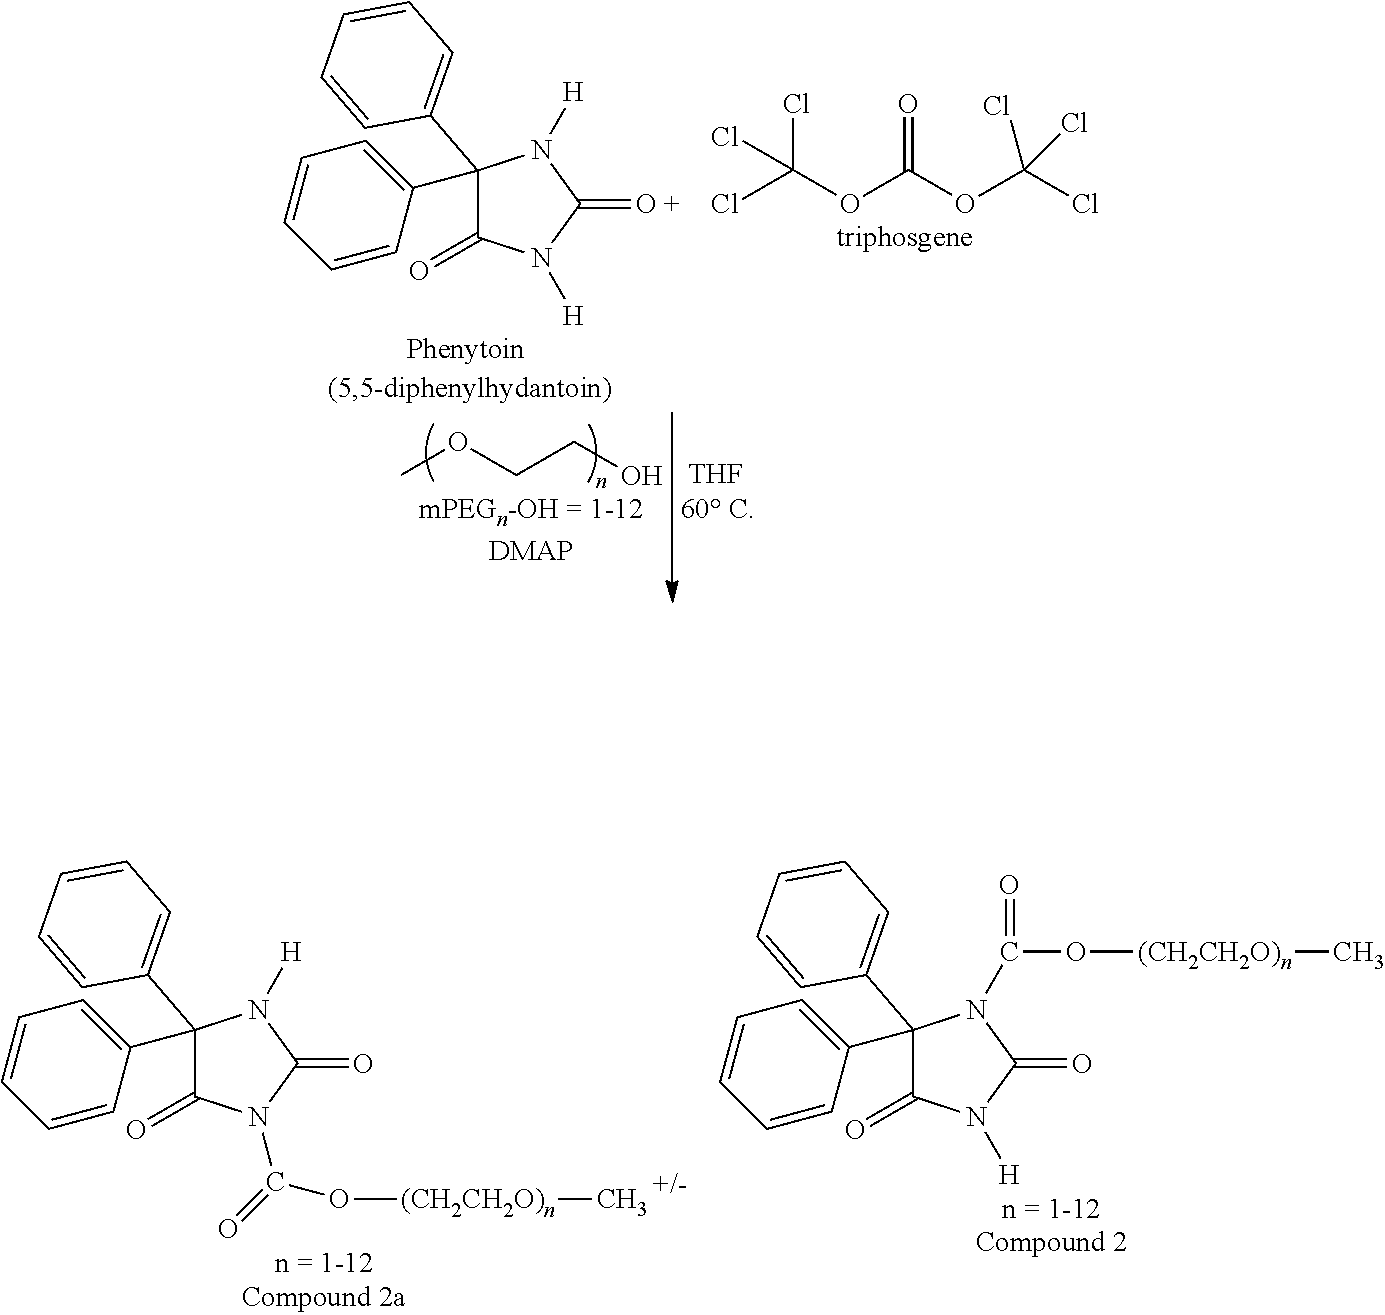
C1(C2=CC=CC=C2)(C2=CC=CC=C2)C(=O)N([H])C(=O)N1[H].ClC(OC(OC(Cl)(Cl)Cl)=O)(Cl)Cl.COCCO.C1(C2=CC=CC=C2)(C2=CC=CC=C2)C(=O)N(C(=O)O[(CH2CH2O)n]C)C(=O)N1[H].C1(C2=CC=CC=C2)(C2=CC=CC=C2)C(=O)N([H])C(=O)N1C(O[(CH2CH2O)n]C)=O
